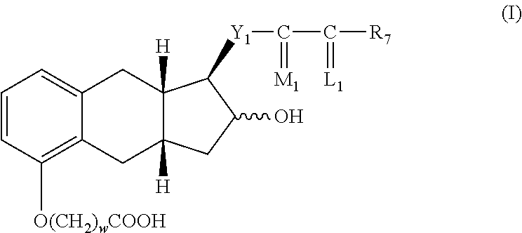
C1=CC([O(CH2)wCOOH])=C2C(=C1)CC1([H])C([H])(C2)CC(O)C1[Y1]C(C([R7])=[L1])=[M1]
